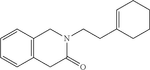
C1(CCN2CC3=C(C=CC=C3)CC2=O)=CCCCC1
